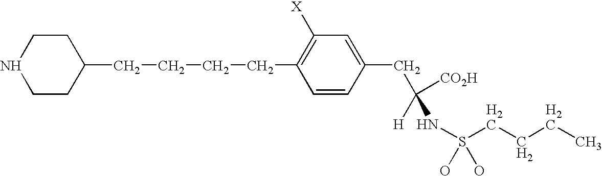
C1CC(CCCCC2=C([X])C=C(CC(NS(CCCC)(O)O)([H])[CO2H])C=C2)CCN1
